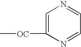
C1=C([OC]C)N=CC=N1
